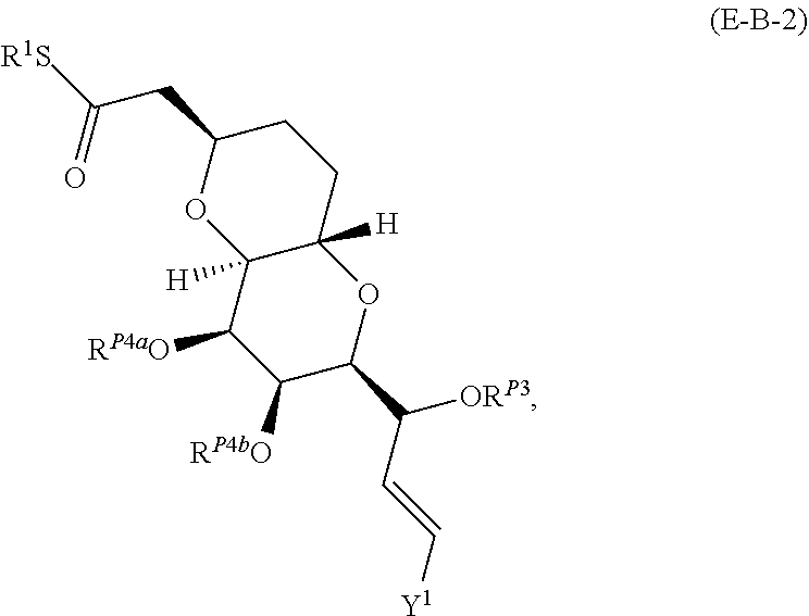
C1(CC([R1S])=O)OC2([H])C([H])(CC1)OC(C([ORP3])C=C[Y1])C([RP4bO])C2[RP4aO]
